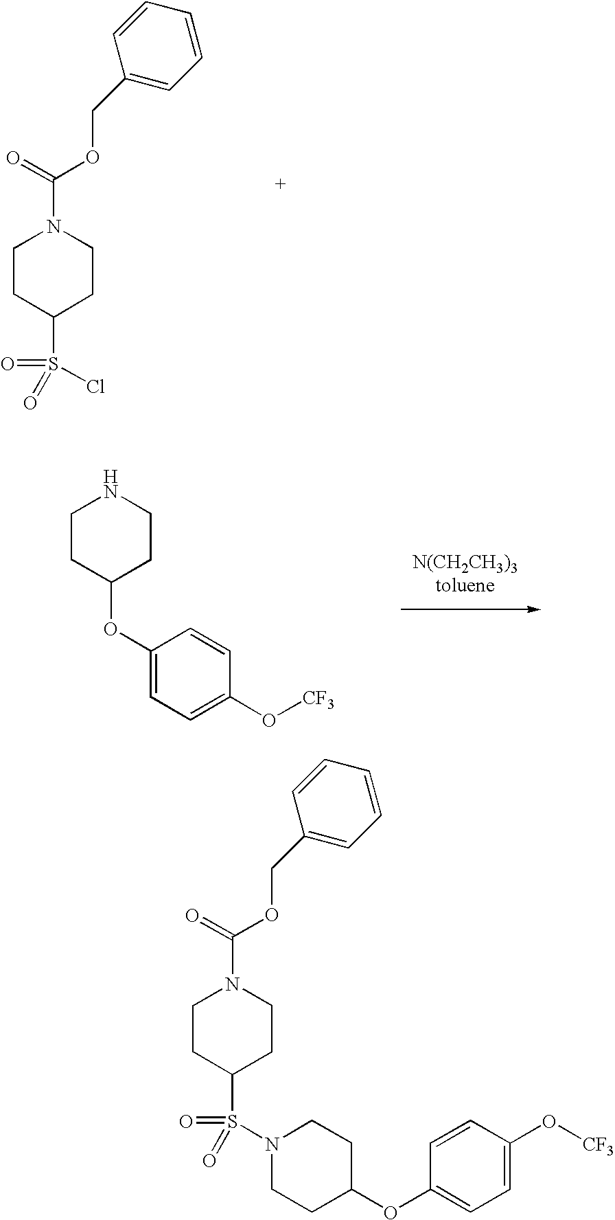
C1CC(S(Cl)(=O)=O)CCN1C(=O)OCC1=CC=CC=C1.C1CC(OC2=CC=C(O[CF3])C=C2)CCN1.C1CC(S(N2CCC(OC3=CC=C(O[CF3])C=C3)CC2)(=O)=O)CCN1C(=O)OCC1=CC=CC=C1
